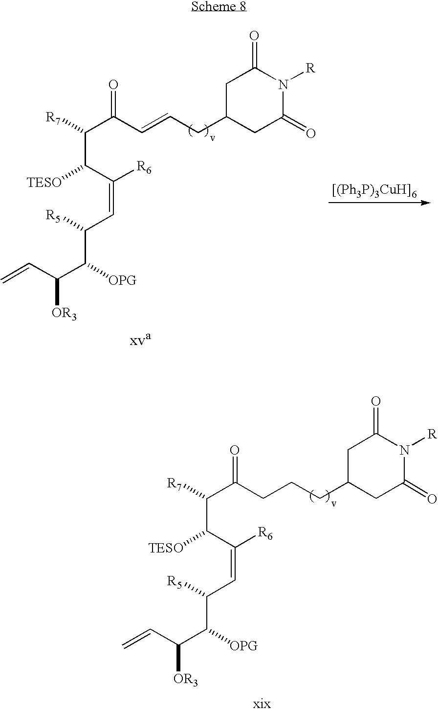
C(C(C([R6])=CC(C([OPG])C(C=C)[OR3])[R5])[TESO])(C(C=CCC1CC(=O)N([R])C(=O)C1)=O)[R7].C(C(C([R6])=CC(C([OPG])C(C=C)[OR3])[R5])[TESO])(C(CCCC1CC(=O)N([R])C(=O)C1)=O)[R7]
